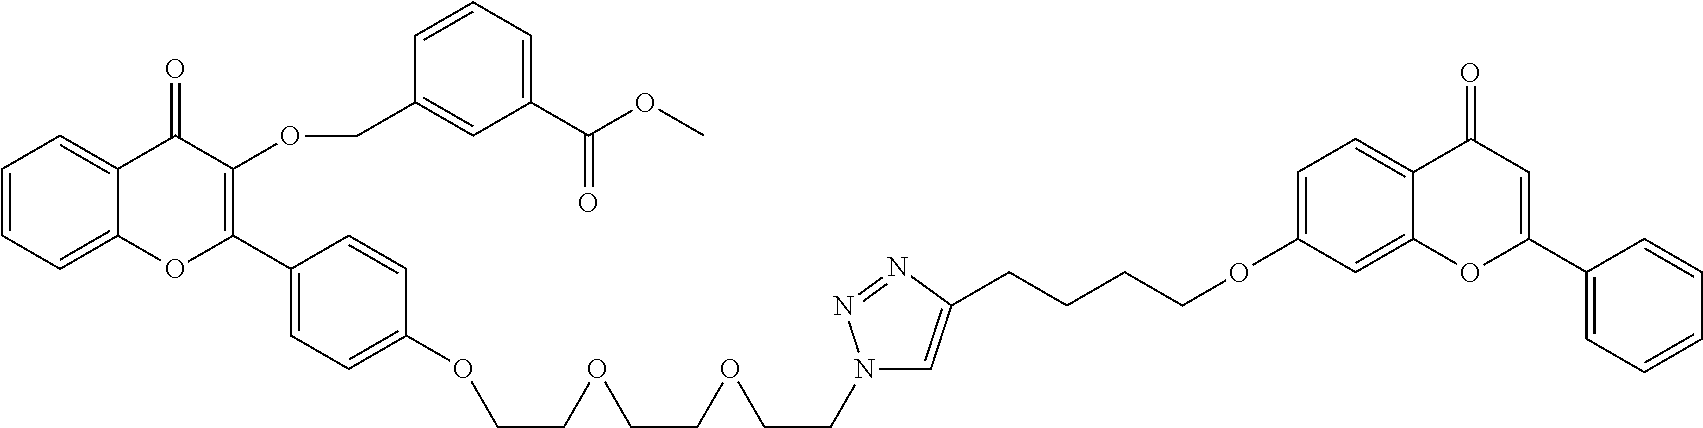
C12=CC=CC=C1C(=O)C(OCC1=CC(C(OC)=O)=CC=C1)=C(C1=CC=C(OCCOCCOCCN3C=C(CCCCOC4=CC=C5C(=C4)OC(C4=CC=CC=C4)=CC5=O)N=N3)C=C1)O2
